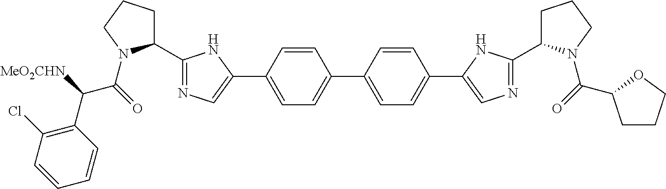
C1=CC(C2=CN=C(C3CCCN3C(=O)C([MeO2CHN])C3=C(Cl)C=CC=C3)N2)=CC=C1C1=CC=C(C2=CN=C(C3CCCN3C(=O)C3CCCO3)N2)C=C1
